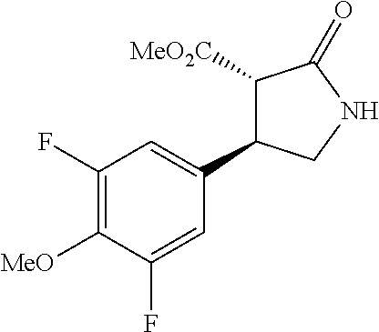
C1([MeO2C])C(C2=CC(F)=C([MeO])C(F)=C2)CNC1=O
